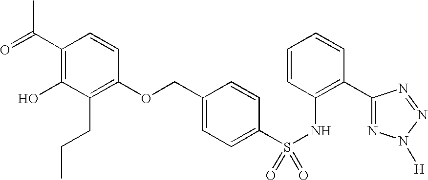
C1(C(=O)C)=C(O)C(CCC)=C(OCC2=CC=C(S(NC3=C(C4=NN([H])N=N4)C=CC=C3)(=O)=O)C=C2)C=C1
